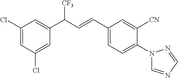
C1(Cl)=CC(C(C=CC2=CC=C(N3C=NC=N3)C([CN])=C2)[CF3])=CC(Cl)=C1
